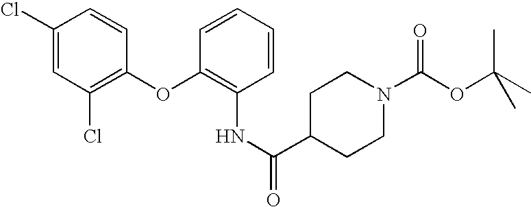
C1(Cl)=CC(Cl)=C(OC2=C(NC(=O)C3CCN(C(OC(C)(C)C)=O)CC3)C=CC=C2)C=C1
